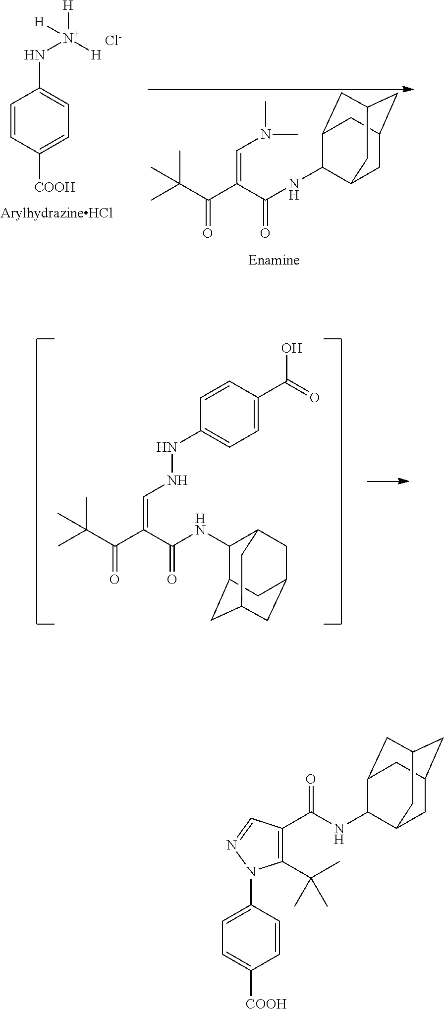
C1=CC([COOH])=CC=C1N[N+]([H])([H])[H].[Cl-].C1C2CC3CC(C(NC(C(C(C(C)(C)C)=O)=CN(C)C)=O)C1C3)C2.C1(NC(C(C(C(C)(C)C)=O)=CNNC2=CC=C(C(O)=O)C=C2)=O)C2CC3CC(CC1C3)C2.C1C2CC3CC(C(NC(C4=C(C(C)(C)C)N(C5=CC=C([COOH])C=C5)N=C4)=O)C1C3)C2
